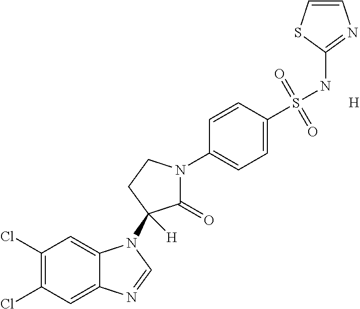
C1(Cl)=C(Cl)C=C2C(=C1)N(C1([H])C(=O)N(C3=CC=C(S(NC4=NC=CS4)(=O)=O)C=C3)CC1)C=N2.[H]
